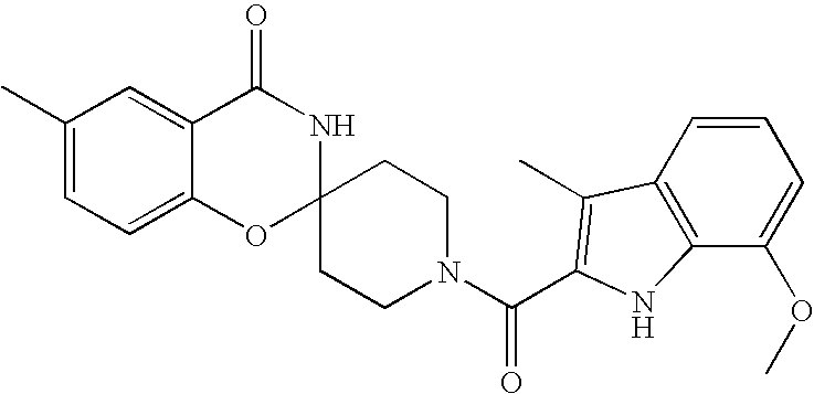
C1(C)=CC=C2C(=C1)C(=O)NC1(O2)CCN(C(=O)C2=C(C)C3=C(C(OC)=CC=C3)N2)CC1
